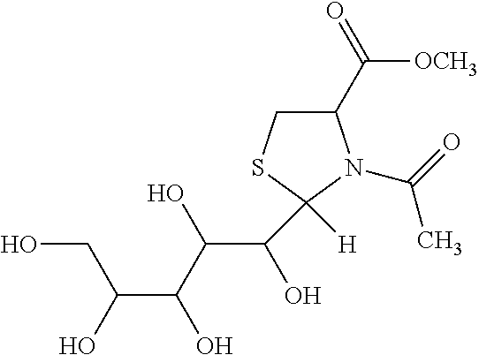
C1(C([OCH3])=O)CSC([H])(C(C(O)C(C(O)CO)O)O)N1C(=O)C
